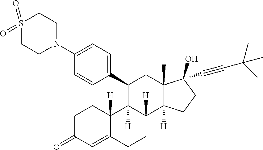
C1C(=O)C=C2C([H])(C1)C1([H])C([H])(CC2)C2([H])C(C)(CC1C1=CC=C(N3CCS(=O)(=O)CC3)C=C1)C(O)(C#CC(C)(C)C)CC2
